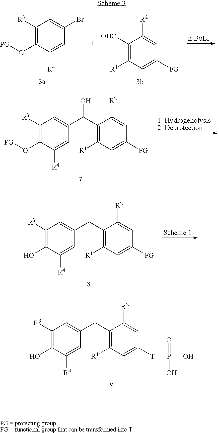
C1([R3])=C(O)C([R4])=CC(CC2=C([R1])C=C([FG])C=C2[R2])=C1.C1([R3])=C(O)C([R4])=CC(CC2=C([R1])C=C([T]P(O)(=O)O)C=C2[R2])=C1.C1([R3])=C(O[PG])C([R4])=CC(Br)=C1.C1([OHC])=C([R1])C=C([FG])C=C1[R2].[n-BuLi].C1([R3])=C(O[PG])C([R4])=CC(C(C2=C([R1])C=C([FG])C=C2[R2])O)=C1
